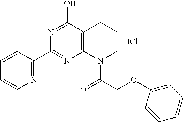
C1=CC(C2=NC3=C(C(O)=N2)CCCN3C(=O)COC2=CC=CC=C2)=NC=C1.Cl
